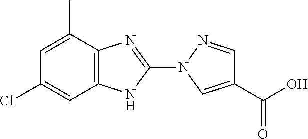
C1=C(C)C2=C(C=C1Cl)NC(N1C=C(C(O)=O)C=N1)=N2
